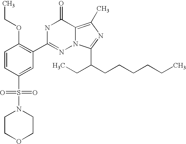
C1=CC(S(N2CCOCC2)(=O)=O)=CC(C2=NN3C(=C(C)N=C3C(CCCCCC)CC)C(=O)N2)=C1OCC
